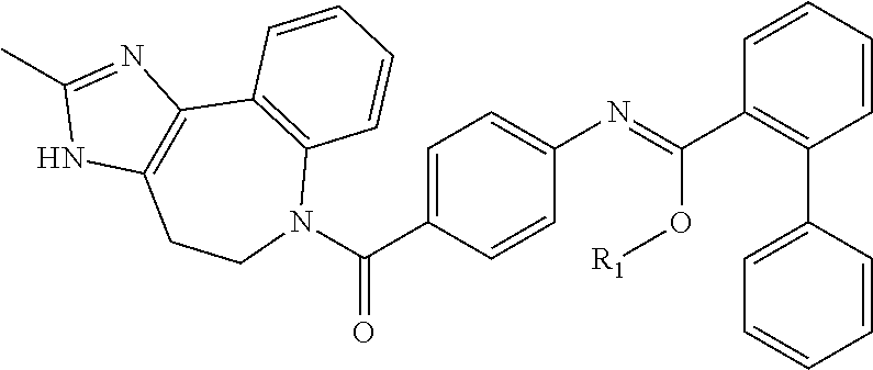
C1=CC=CC(C2=CC=CC=C2)=C1C(=NC1=CC=C(C(N2C3=C(C4=C(CC2)NC(C)=N4)C=CC=C3)=O)C=C1)O[R1]
